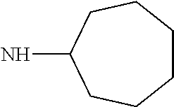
NC1CCCCCC1
